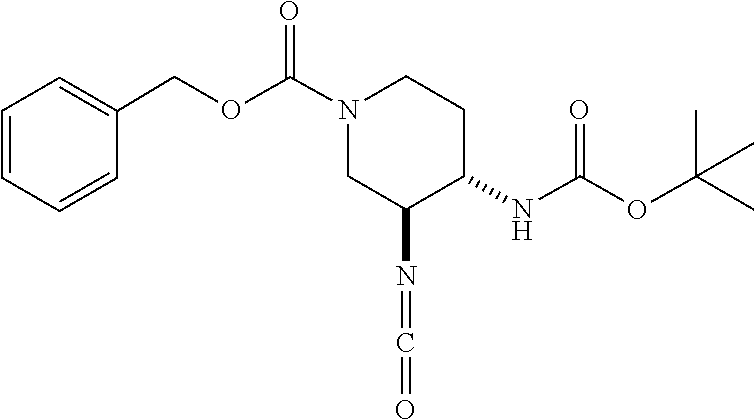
N(C(OC(C)(C)C)=O)C1C(N=C=O)CN(C(OCC2=CC=CC=C2)=O)CC1
